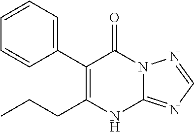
C12=NC=NN1C(=O)C(C1=CC=CC=C1)=C(CCC)N2
